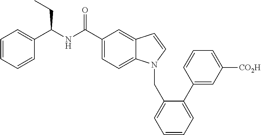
C1=CC=CC(C(NC(C2=CC=C3C(=C2)C=CN3CC2=CC=CC=C2C2=CC([CO2H])=CC=C2)=O)CC)=C1
